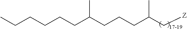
C(CCC(CCCC(C[Z])C)C)CCC
